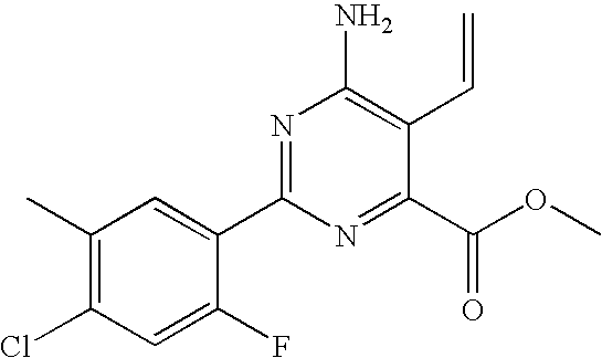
C1(C)=C(Cl)C=C(F)C(C2=NC(N)=C(C=C)C(C(OC)=O)=N2)=C1
